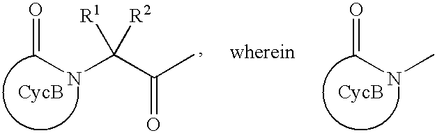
C(NC(C(C)=O)([R2])[R1])=O.C(NC)=O
